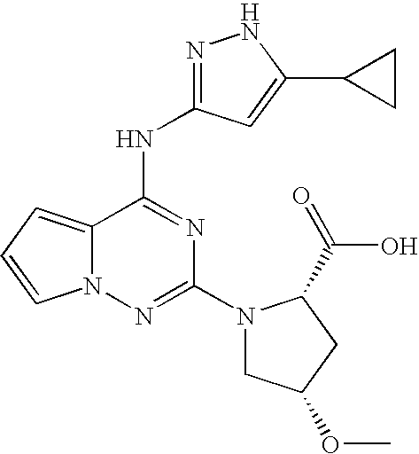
C12=CC=CN1N=C(N1CC(OC)CC1C(=O)O)N=C2NC1=NNC(C2CC2)=C1
